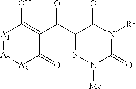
[A1]1[A2][A3]C(=O)C(C(C2=NN([Me])C(=O)N([R1])C2=O)=O)=C1O
